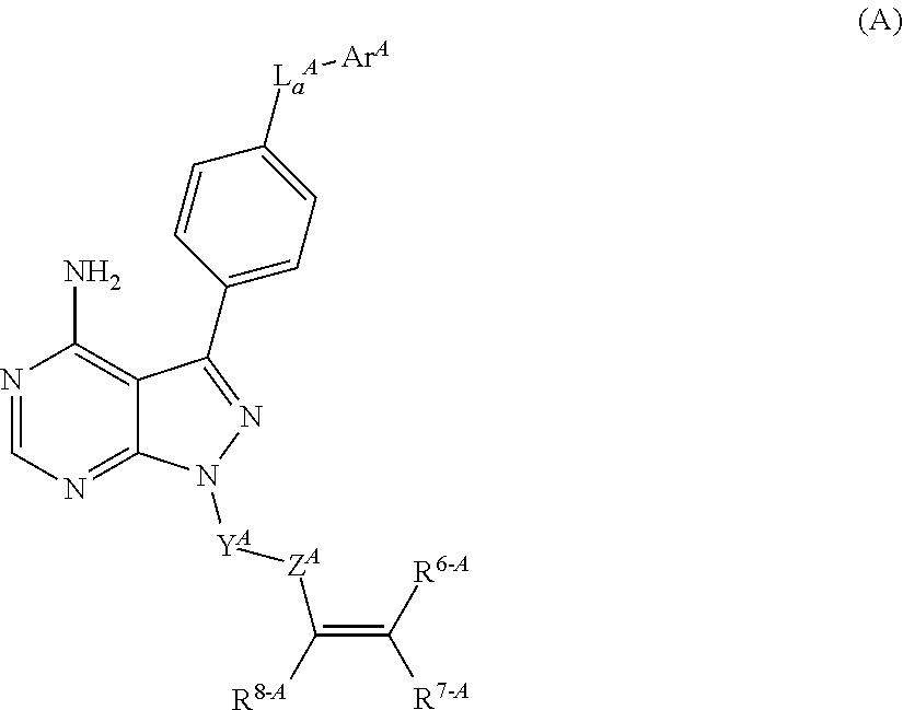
N1=CN=C2C(=C1N)C(C1=CC=C([LaA][ArA])C=C1)=NN2[YA][ZA]C([R8-A])=C([R6-A])[R7-A]
